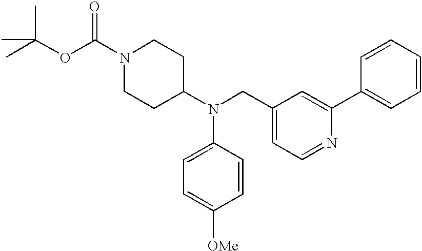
C1=C(N(C2CCN(C(OC(C)(C)C)=O)CC2)CC2=CC=NC(C3=CC=CC=C3)=C2)C=CC([OMe])=C1
